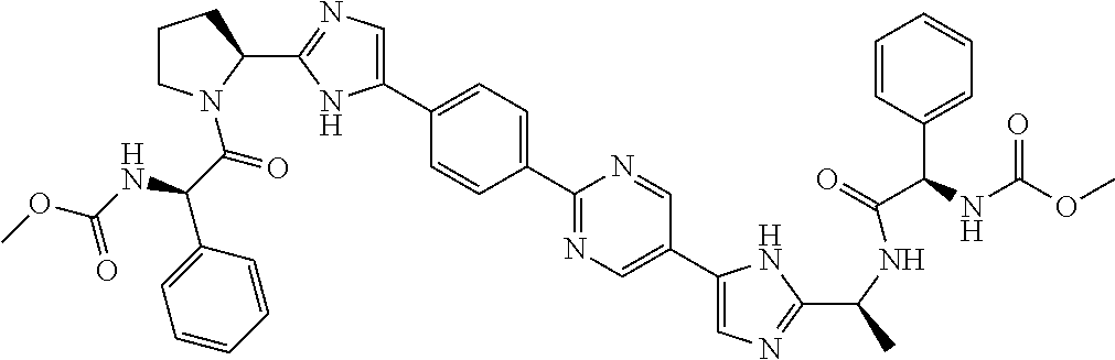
C1(C2=CC=C(C3=CN=C(C4CCCN4C(C(NC(OC)=O)C4=CC=CC=C4)=O)N3)C=C2)=NC=C(C2=CN=C(C(C)NC(=O)C(C3=CC=CC=C3)NC(OC)=O)N2)C=N1
